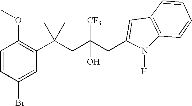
C1(Br)=CC(C(CC(CC2=CC3=C(N2[H])C=CC=C3)([CF3])O)(C)C)=C(OC)C=C1
